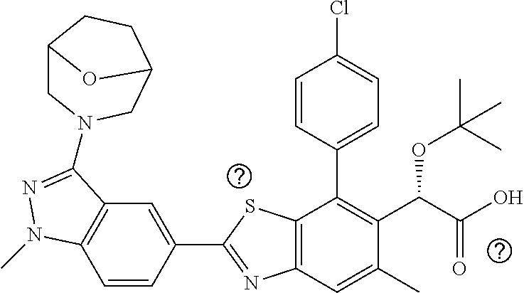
C1=CC(C2=NC3=C(S2)C(C2=CC=C(Cl)C=C2)=C(C(C(O)=O)OC(C)(C)C)C(C)=C3)=CC2=C1N(C)N=C2N1CC2CCC(C1)O2
